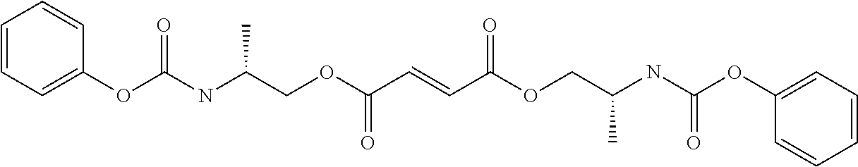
C1(OC(NC(COC(C=CC(OCC(NC(OC2=CC=CC=C2)=O)C)=O)=O)C)=O)=CC=CC=C1
